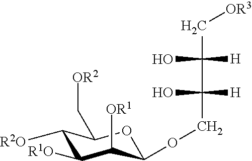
C(C([H])(O)C(O)([H])COC1OC(C[OR2])C([R2O])C([R1O])C1[OR1])[OR3]
